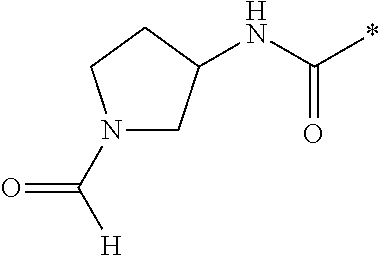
N1(C([H])=O)CC(NC(=O)*)CC1
